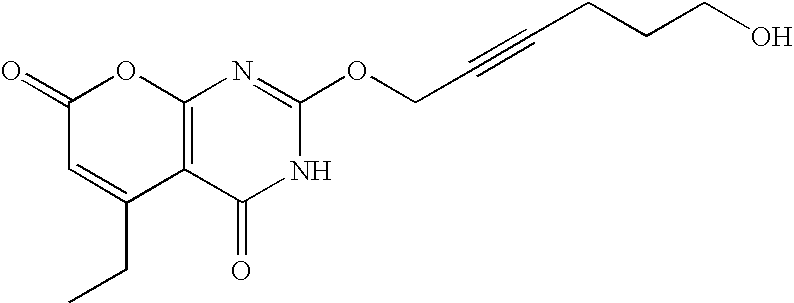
C12=C(C(=O)NC(OCC#CCCCO)=N1)C(CC)=CC(=O)O2
